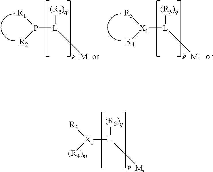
[X1]([L]([M])[(R5)q])([R3])[(R4)m].P([L]([M])[(R5)q])([R1])[R2].[X1]([L]([M])[(R5)q])([R3])[R4]
